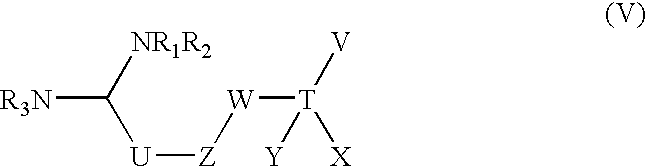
[R3N]C([U][Z][W][T]([Y])([X])[V])[NR1R2]
